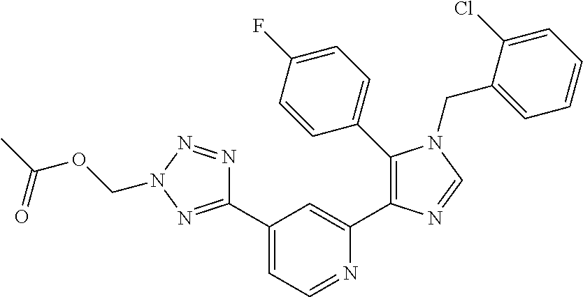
C1(C2=NN(COC(C)=O)N=N2)=CC=NC(C2=C(C3=CC=C(F)C=C3)N(CC3=CC=CC=C3Cl)C=N2)=C1
